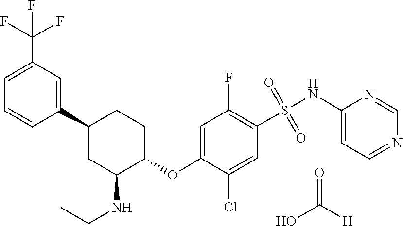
S(=O)(=O)(C1=C(F)C=C(OC2CCC(C3=CC(C(F)(F)F)=CC=C3)CC2NCC)C(Cl)=C1)NC1=CC=NC=N1.O=C(O)[H]
